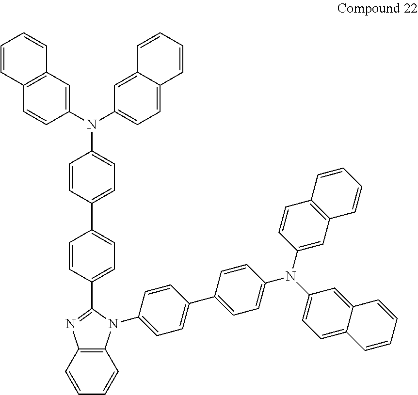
C12=C(C=CC=C1)N=C(C1=CC=C(C3=CC=C(N(C4=CC5=C(C=C4)C=CC=C5)C4=CC=C5C(=C4)C=CC=C5)C=C3)C=C1)N2C1=CC=C(C2=CC=C(N(C3=CC=C4C(=C3)C=CC=C4)C3=CC4=C(C=C3)C=CC=C4)C=C2)C=C1
